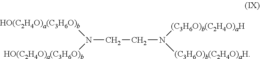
N(CCN([(C3H6O)b(C2H4O)aH])[(C3H6O)b(C2H4O)aH])([HO(C2H4O)a(C3H6O)b])[HO(C2H4O)a(C3H6O)b]
